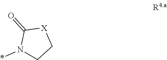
N1(*)CC[X]C1=O
